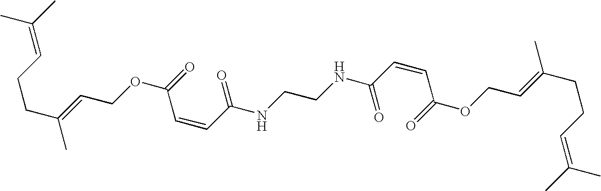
C(=O)(C=CC(=O)OCC=C(CCC=C(C)C)C)NCCNC(=O)C=CC(=O)OCC=C(C)CCC=C(C)C
